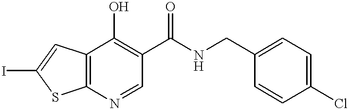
C12=C(N=CC(C(NCC3=CC=C(Cl)C=C3)=O)=C1O)SC(I)=C2
